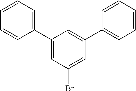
C1=CC=C(C2=CC(Br)=CC(C3=CC=CC=C3)=C2)C=C1
